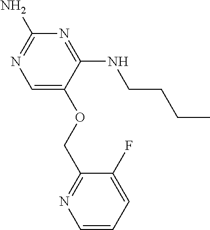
C1(N)=NC=C(OCC2=NC=CC=C2F)C(NCCCC)=N1
